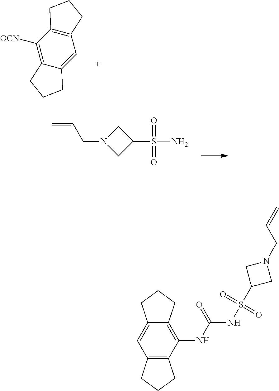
C1=C2C(=C([OCN])C3=C1CCC3)CCC2.C(N1CC(S(=O)(=O)N)C1)C=C.C12=C(NC(=O)NS(=O)(=O)C3CN(CC=C)C3)C3=C(C=C1CCC2)CCC3
